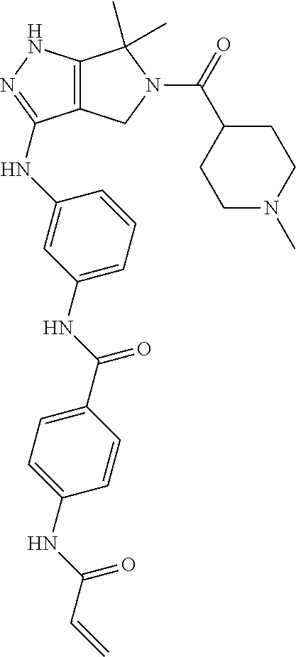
C12=C(NN=C1NC1=CC(NC(C3=CC=C(NC(C=C)=O)C=C3)=O)=CC=C1)C(C)(C)N(C(C1CCN(C)CC1)=O)C2
